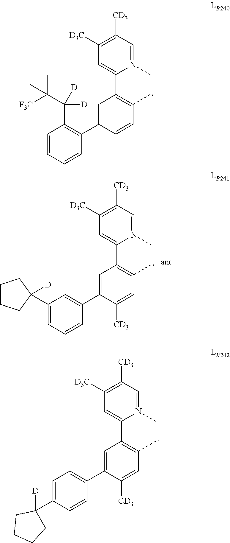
C1([D3C])=C([CD3])C=N(C)C(C2=C(C)C=CC(C3=C(C(C(C)([F3C])C)([D])[D])C=CC=C3)=C2)=C1.C1([D3C])=C([CD3])C=N(C)C(C2=C(C)C=C([CD3])C(C3=CC(C4([D])CCCC4)=CC=C3)=C2)=C1.C1([D3C])=C([CD3])C=N(C)C(C2=C(C)C=C([CD3])C(C3=CC=C(C4([D])CCCC4)C=C3)=C2)=C1
